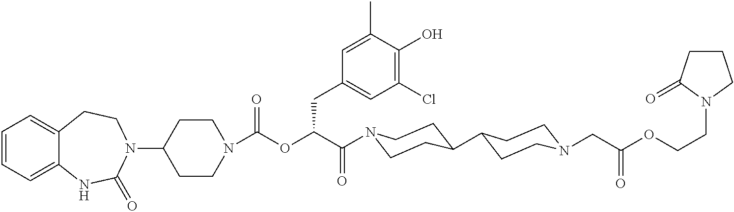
C1=CC=C2C(=C1)CCN(C1CCN(C(=O)OC(C(=O)N3CCC(C4CCN(CC(=O)OCCN5CCCC5=O)CC4)CC3)CC3=CC(Cl)=C(O)C(C)=C3)CC1)C(=O)N2
